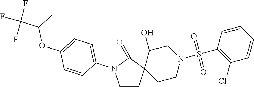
C1CC2(C(=O)N1C1=CC=C(OC(C(F)(F)F)C)C=C1)CCN(S(=O)(=O)C1=C(Cl)C=CC=C1)CC2O
